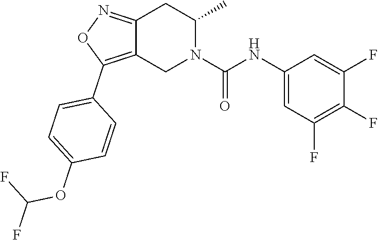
C12=C(C3=CC=C(OC(F)F)C=C3)ON=C1CC(C)N(C(NC1=CC(F)=C(F)C(F)=C1)=O)C2
